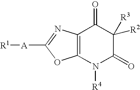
[R1][A]C1=NC2=C(O1)N([R4])C(=O)C([R2])([R3])C2=O
